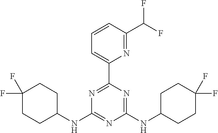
N1=C(C2=CC=CC(C(F)F)=N2)N=C(NC2CCC(F)(F)CC2)N=C1NC1CCC(F)(F)CC1
